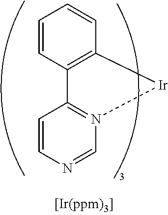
C1=CC2=C(C=C1)[Ir]N1=C2C=CN=C1
